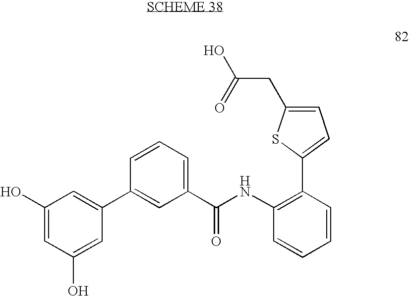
C1(O)=CC(O)=CC(C2=CC(C(NC3=C(C4=CC=C(CC(O)=O)S4)C=CC=C3)=O)=CC=C2)=C1
